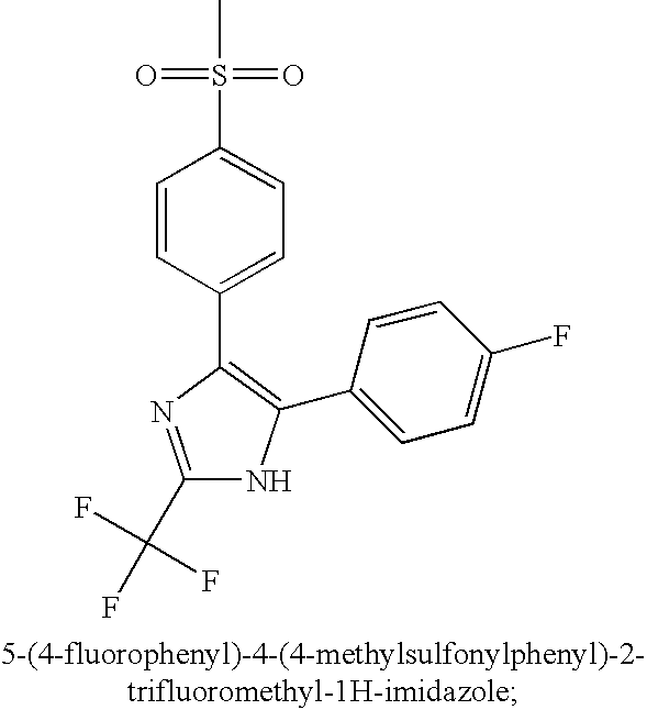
C1(C(F)(F)F)=NC(C2=CC=C(S(C)(=O)=O)C=C2)=C(C2=CC=C(F)C=C2)N1
